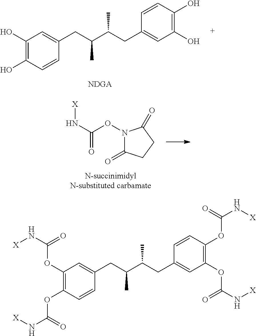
C1(O)=C(O)C=CC(CC(C(CC2=CC(O)=C(O)C=C2)C)C)=C1.N1(OC(N[X])=O)C(=O)CCC1=O.C1(OC(N[X])=O)=C(OC(N[X])=O)C=CC(CC(C(CC2=CC(OC(=O)N[X])=C(OC(=O)N[X])C=C2)C)C)=C1
